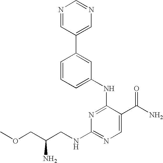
C1(C2=CC(NC3=NC(NCC(COC)N)=NC=C3C(N)=O)=CC=C2)=CN=CN=C1
